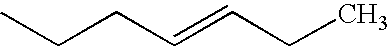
CCCC=CCC
